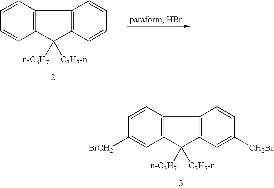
C1=CC2=C(C=C1)C([n-C3H7])([C3H7-n])C1=C2C=CC=C1.C1=CC2=C(C=C1[BrCH2])C([n-C3H7])([C3H7-n])C1=C2C=CC([CH2Br])=C1
